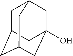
C1C2CC3CC(O)(CC1C3)C2
